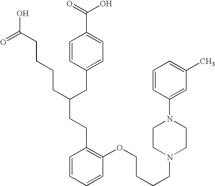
C(C(CC1=CC=C(C(=O)O)C=C1)CCCCC(O)=O)CC1=C(OCCCCN2CCN(C3=CC(C)=CC=C3)CC2)C=CC=C1
